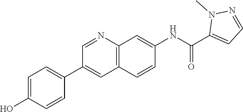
C1(C(NC2=CC3=C(C=C2)C=C(C2=CC=C(O)C=C2)C=N3)=O)=CC=NN1C
